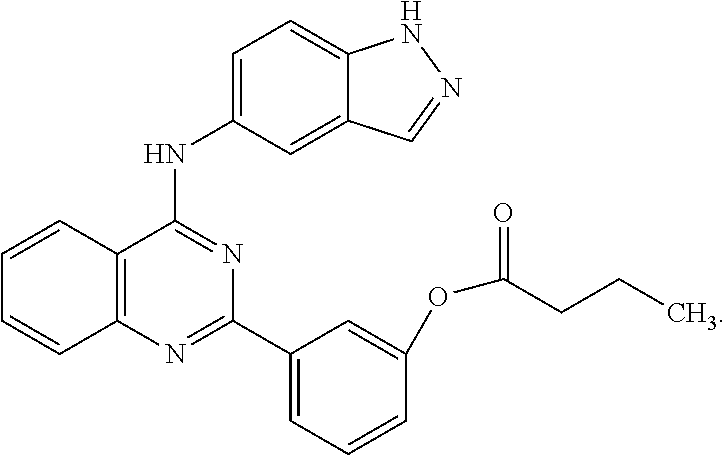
N1=C(C2=CC=CC(OC(=O)CCC)=C2)N=C(NC2=CC=C3NN=CC3=C2)C2=C1C=CC=C2
